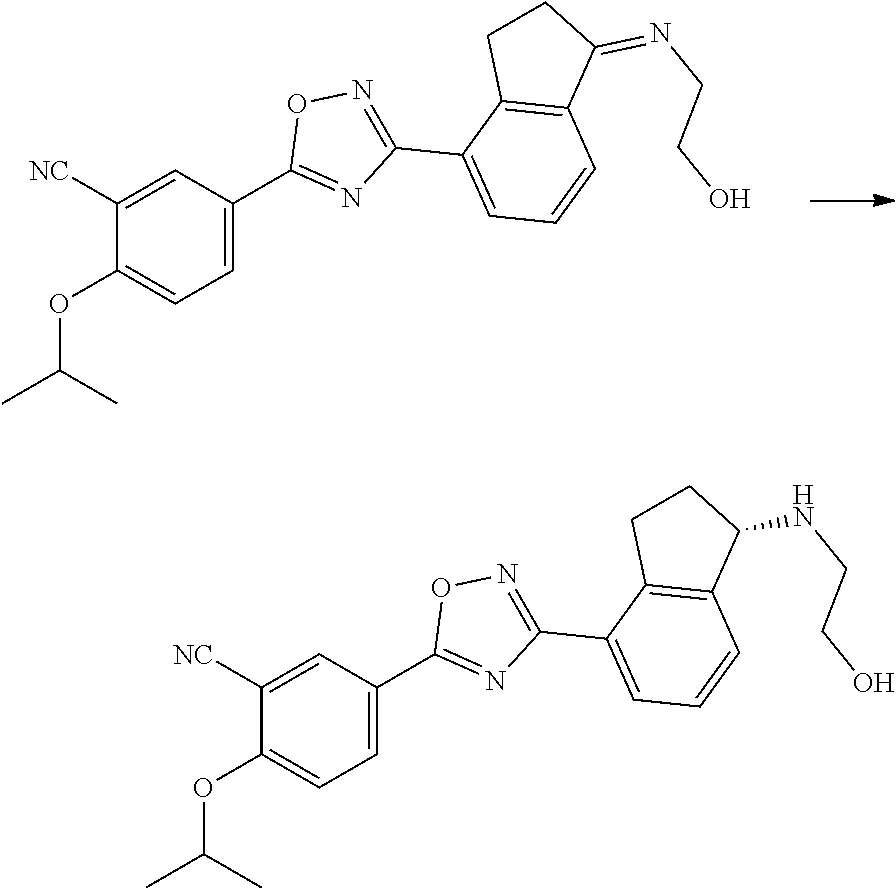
C1=CC=C(C2=NOC(C3=CC=C(OC(C)C)C([NC])=C3)=N2)C2=C1C(=NCCO)CC2.C(CO)NC1C2=C(C(C3=NOC(C4=CC=C(OC(C)C)C([NC])=C4)=N3)=CC=C2)CC1
